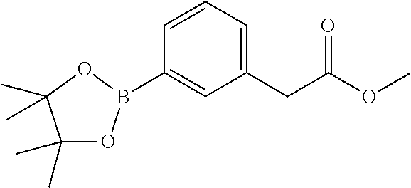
C1=CC=C(CC(OC)=O)C=C1B1OC(C)(C)C(C)(C)O1
